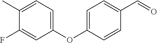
C1=C(OC2=CC=C(C)C(F)=C2)C=CC(C=O)=C1
